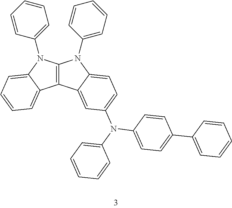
C12=C(N(C3=CC=CC=C3)C3=CC=CC=C13)N(C1=CC=CC=C1)C1=CC=C(N(C3=CC=CC=C3)C3=CC=C(C4=CC=CC=C4)C=C3)C=C21
